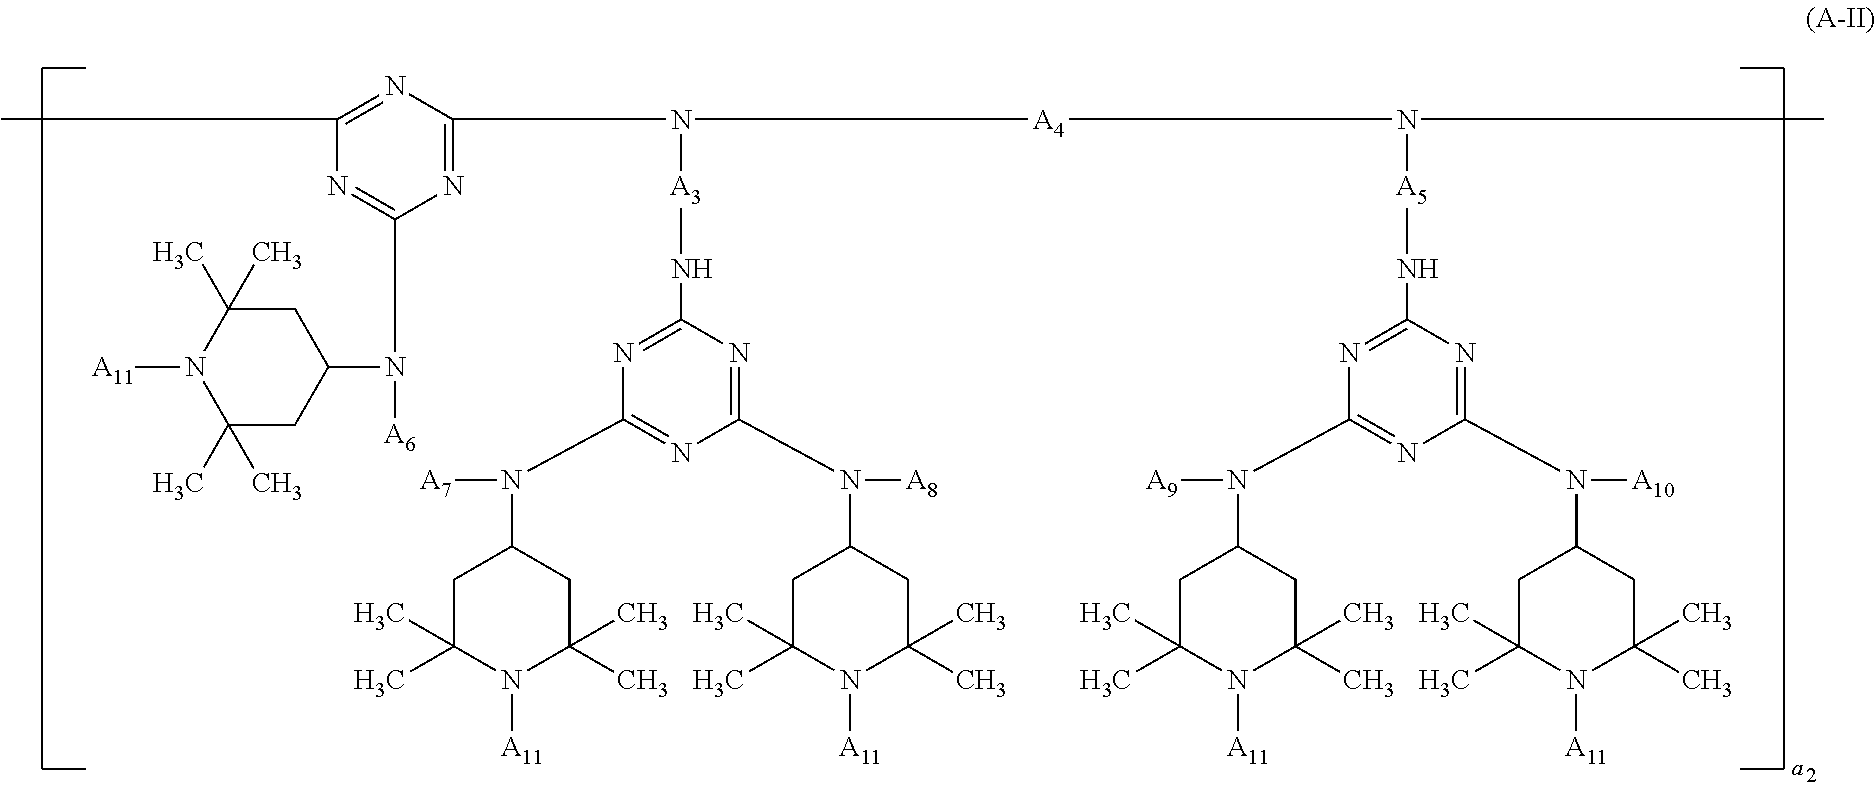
CC1=NC(N([A3]NC2=NC(N([A7])C3CC(C)(C)N([A11])C(C)(C)C3)=NC(N([A8])C3CC(C)(C)N([A11])C(C)(C)C3)=N2)[A4]N(C)[A5]NC2=NC(N([A9])C3CC(C)(C)N([A11])C(C)(C)C3)=NC(N([A10])C3CC(C)(C)N([A11])C(C)(C)C3)=N2)=NC(N([A6])C2CC(C)(C)N([A11])C(C)(C)C2)=N1
